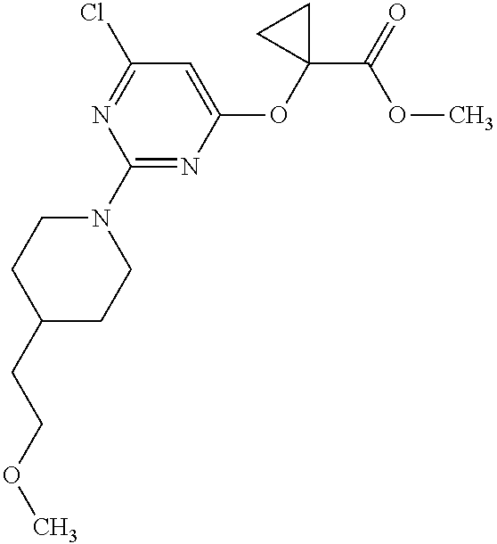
C1(CCOC)CCN(C2=NC(OC3(C(=O)OC)CC3)=CC(Cl)=N2)CC1
